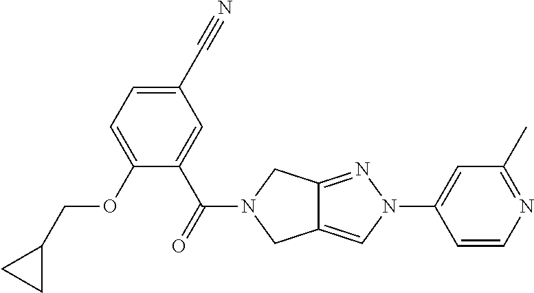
C1(C(=O)N2CC3=NN(C4=CC(C)=NC=C4)C=C3C2)=CC(C#N)=CC=C1OCC1CC1
